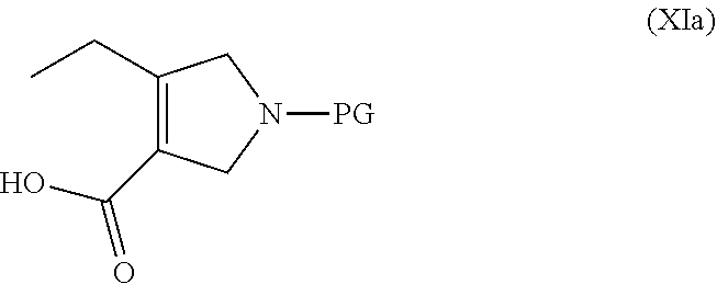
C1(CC)=C(C(O)=O)CN([PG])C1
